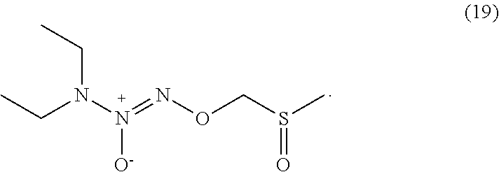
CCN(N(=NOCS(C)=O)[O-])CC
